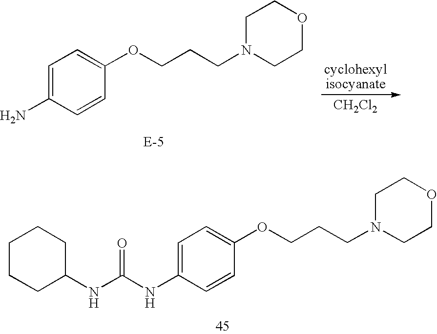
C1=C(N)C=CC(OCCCN2CCOCC2)=C1.[CH2Cl2].C1=C(NC(NC2CCCCC2)=O)C=CC(OCCCN2CCOCC2)=C1
